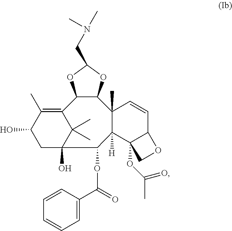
C12=C(C)C(O)CC(O)(C1(C)C)C(OC(C1=CC=CC=C1)=O)C1([H])C3(OC(C)=O)C(C=CC1(C)C1C2OC(CN(C)C)O1)OC3
